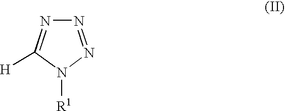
N1=NN([R1])C([H])=N1
